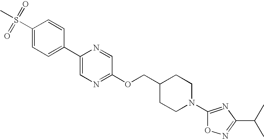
C1(S(C)(=O)=O)=CC=C(C2=CN=C(OCC3CCN(C4=NC(C(C)C)=NO4)CC3)C=N2)C=C1
